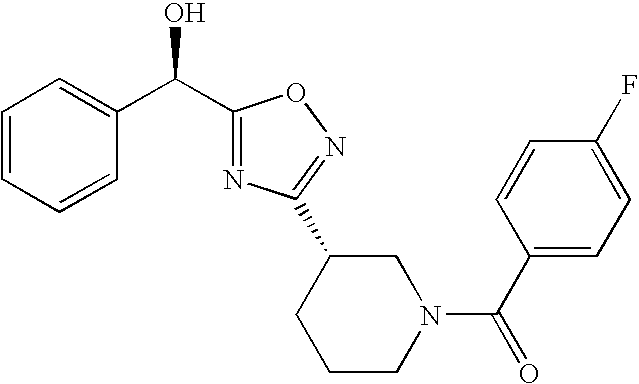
C1=CC=CC(C(C2=NC(C3CCCN(C(C4=CC=C(F)C=C4)=O)C3)=NO2)O)=C1
